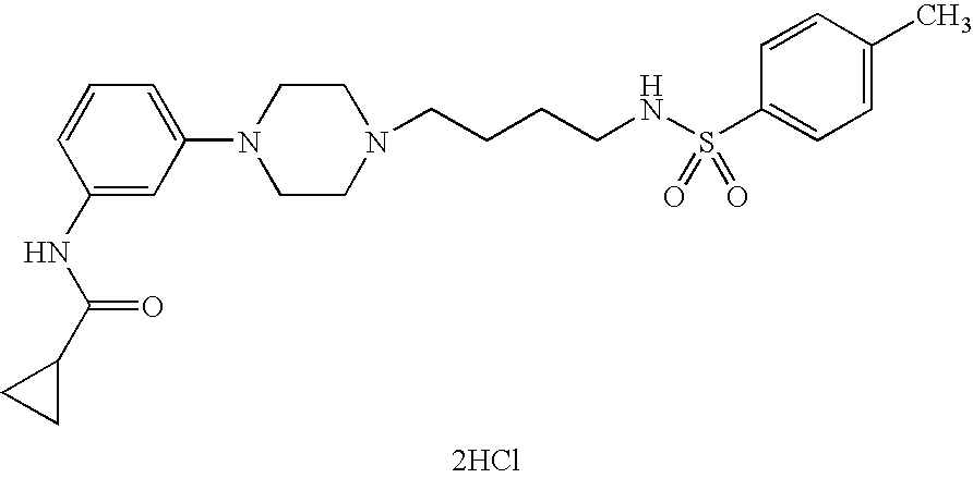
C(CCCNS(C1=CC=C(C)C=C1)(=O)=O)N1CCN(C2=CC=CC(NC(C3CC3)=O)=C2)CC1.[2HCl]
